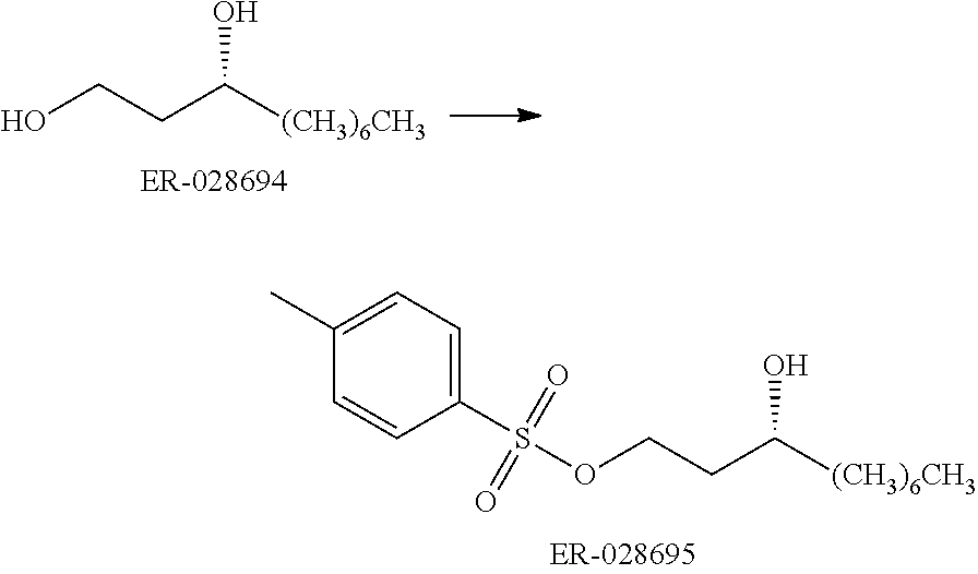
OCCC([(CH3)6CH3])O.C1(S(OCCC([(CH3)6CH3])O)(=O)=O)=CC=C(C)C=C1
